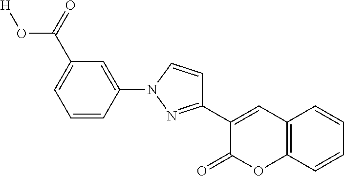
C1=CC(N2C=CC(C3=CC4=C(OC3=O)C=CC=C4)=N2)=CC(C(=O)O[H])=C1
